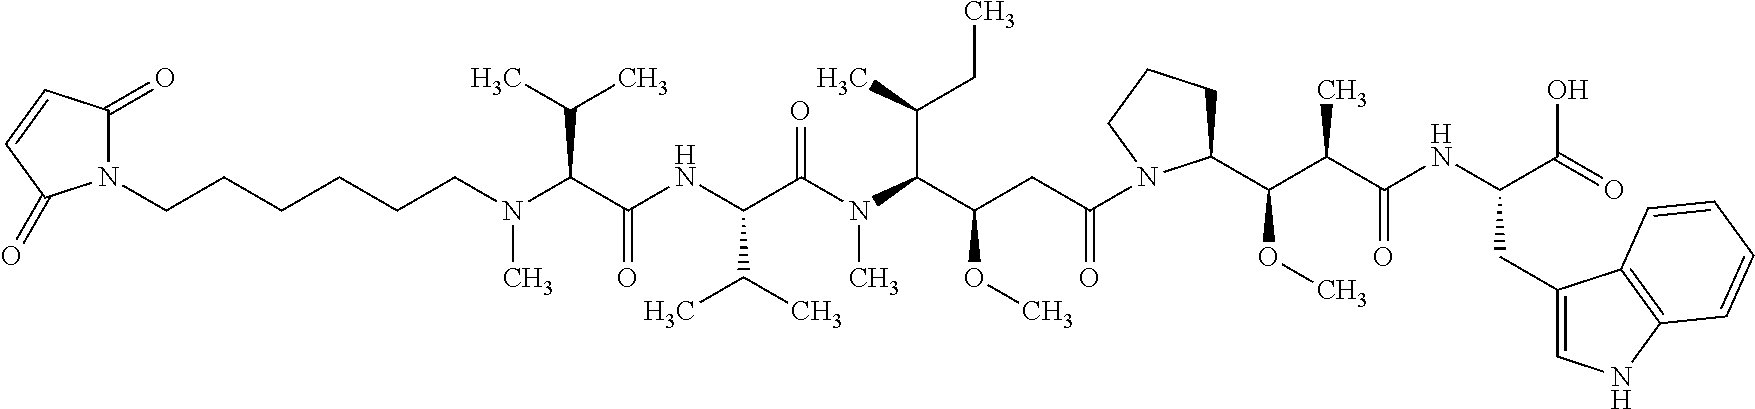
N(C(C(NC(C(N(C(C(CC(=O)N1C(C(C(C(NC(C(=O)O)CC2=CNC3=C2C=CC=C3)=O)C)OC)CCC1)OC)C(CC)C)C)=O)C(C)C)=O)C(C)C)(CCCCCCN1C(=O)C=CC1=O)C
